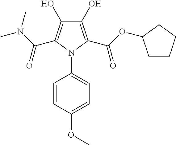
C1(O)=C(C(OC2CCCC2)=O)N(C2=CC=C(OC)C=C2)C(C(N(C)C)=O)=C1O
